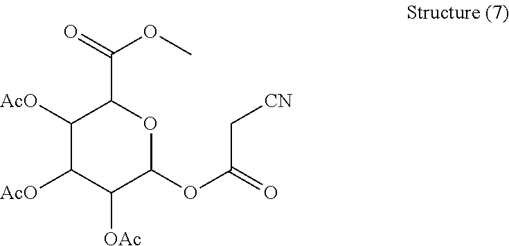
C1([AcO])C([AcO])C([OAc])C(OC(=O)C[CN])OC1C(=O)OC
